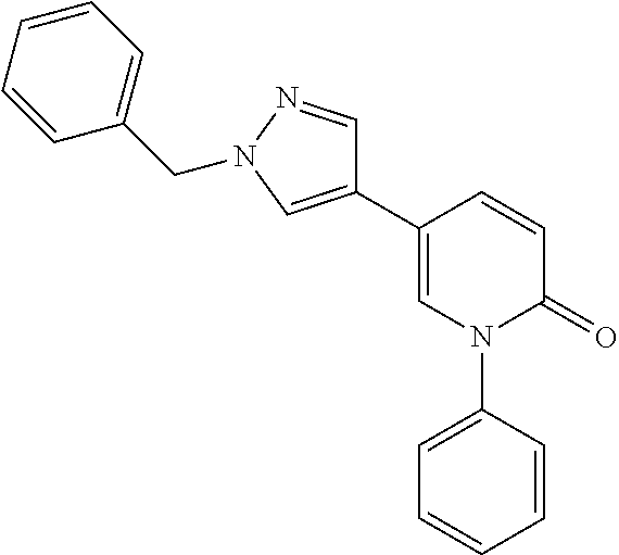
C1=CC(C2=CN(CC3=CC=CC=C3)N=C2)=CN(C2=CC=CC=C2)C1=O
